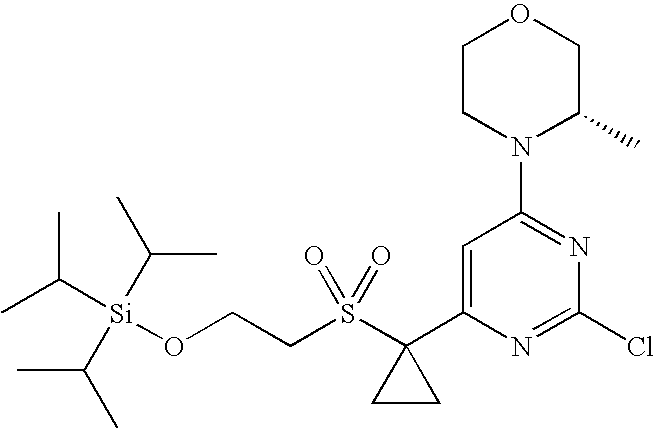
C(S(C1(C2=CC(N3C(C)COCC3)=NC(Cl)=N2)CC1)(=O)=O)CO[Si](C(C)C)(C(C)C)C(C)C
